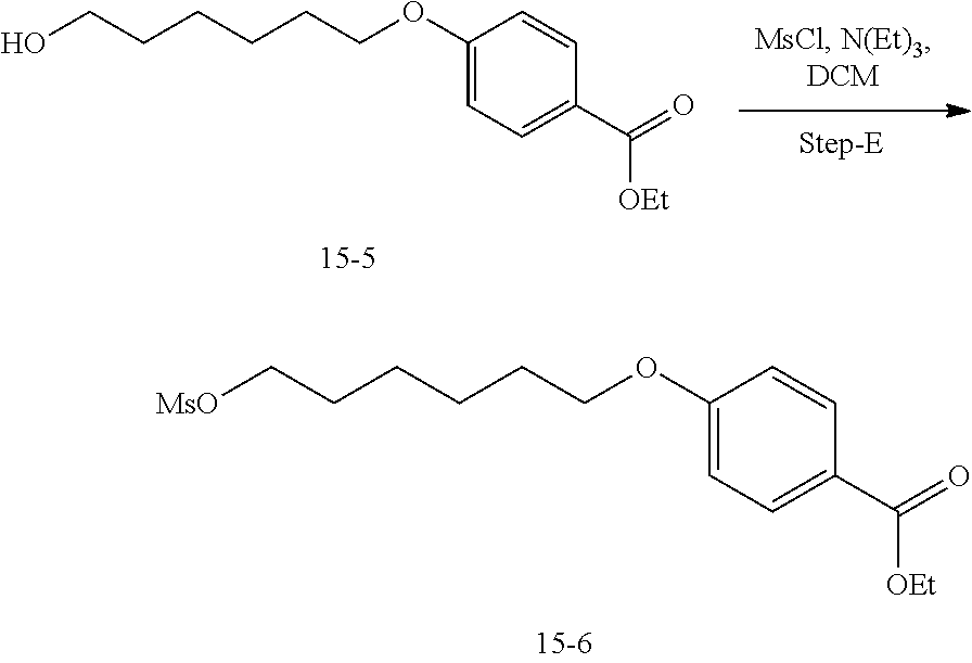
[MsO]CCCCCCOC1=CC=C(C(=O)[OEt])C=C1.OCCCCCCOC1=CC=C(C(=O)[OEt])C=C1
